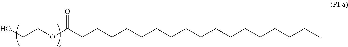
OCCOC(CCCCCCCCCCCCCCCCC)=O
